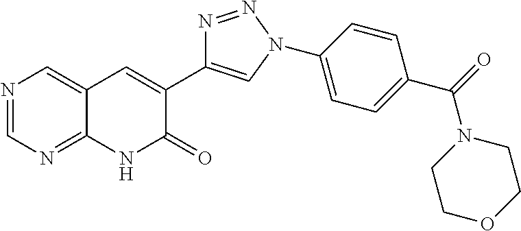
N1=CN=C2C(=C1)C=C(C1=CN(C3=CC=C(C(N4CCOCC4)=O)C=C3)N=N1)C(=O)N2
